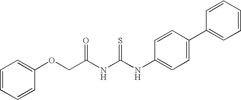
C1=CC=CC(OCC(NC(NC2=CC=C(C3=CC=CC=C3)C=C2)=S)=O)=C1
